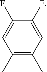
C1=C(F)C(F)=CC(C)=C1C
